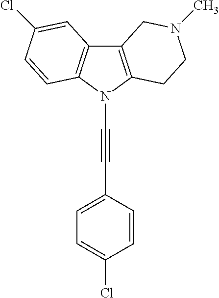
C12=C(N(C#CC3=CC=C(Cl)C=C3)C3=C1C=C(Cl)C=C3)CCN(C)C2
